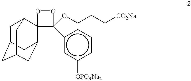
C1C2CC3CC(C4(C1C3)C(OCCC[CO2Na])(c1cc([OPO3Na2])ccc1)OO4)C2
